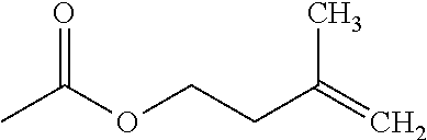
O(CCC(C)=C)C(C)=O
